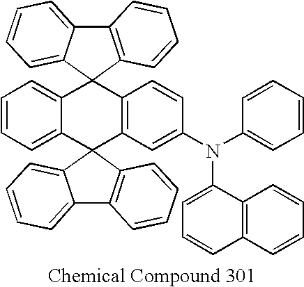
C12=CC=CC=C1C1(C3=C(C=CC(N(C4=CC=CC=C4)C4=CC=CC5=C4C=CC=C5)=C3)C23C2=CC=CC=C2C2=C3C=CC=C2)C2=C(C3=CC=CC=C31)C=CC=C2
